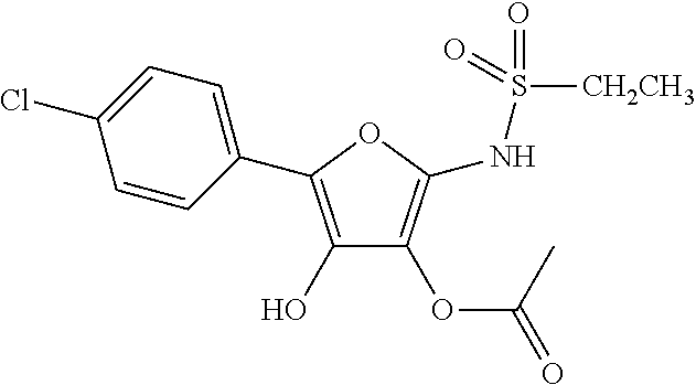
C1(O)=C(C2=CC=C(Cl)C=C2)OC(NS([CH2CH3])(=O)=O)=C1OC(=O)C
